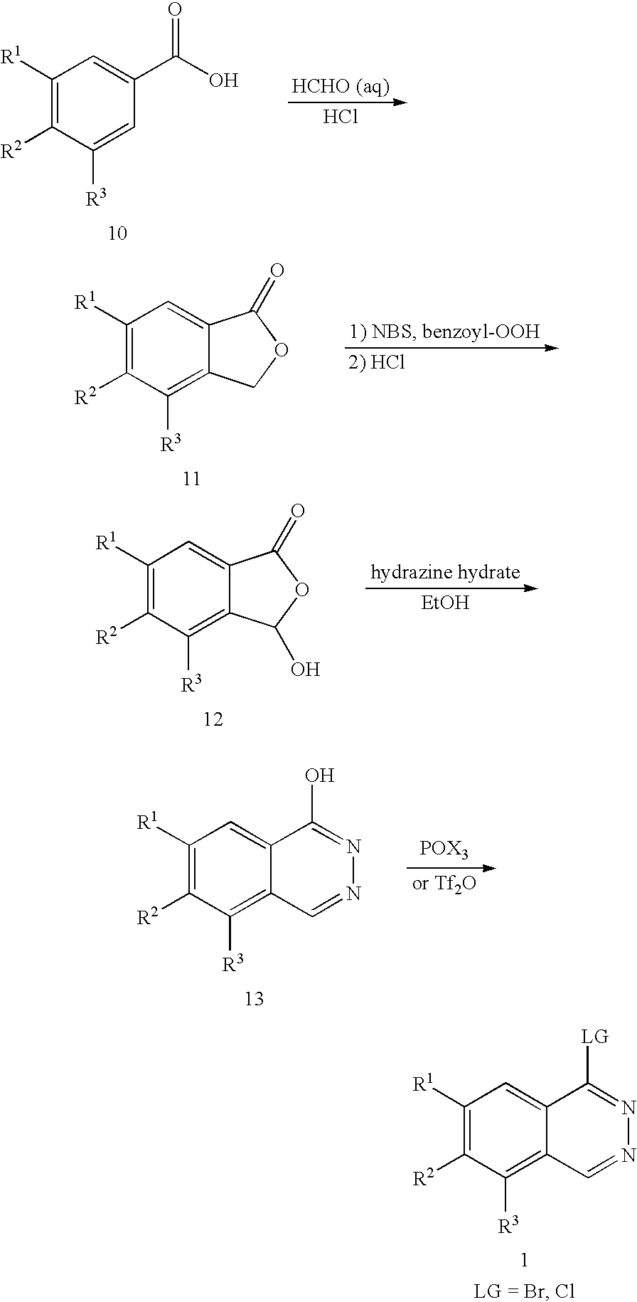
C1([R1])=C([R2])C([R3])=CC(C(O)=O)=C1.Cl.C1([R1])=C([R2])C([R3])=C2C(=C1)C(=O)OC2.[2) HCl].C1([R1])=C([R2])C([R3])=C2C(=C1)C(=O)OC2O.[EtOH].C1([R1])=C([R2])C([R3])=C2C(=C1)C(O)=NN=C2.C1([R1])=C([R2])C([R3])=C2C(=C1)C([LG])=NN=C2
